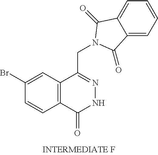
C1(Br)=CC2=C(C(=O)NN=C2CN2C(=O)C3=CC=CC=C3C2=O)C=C1
